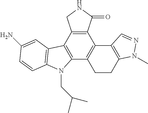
C12=C(C3=C(C4=C1C1=C(CC4)N(C)N=C1)N(CC(C)C)C1=C3C=C(N)C=C1)CNC2=O
